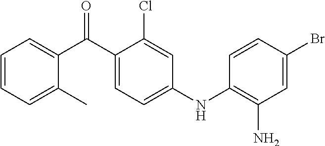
C1=CC=C(C)C(C(C2=CC=C(NC3=C(N)C=C(Br)C=C3)C=C2Cl)=O)=C1
